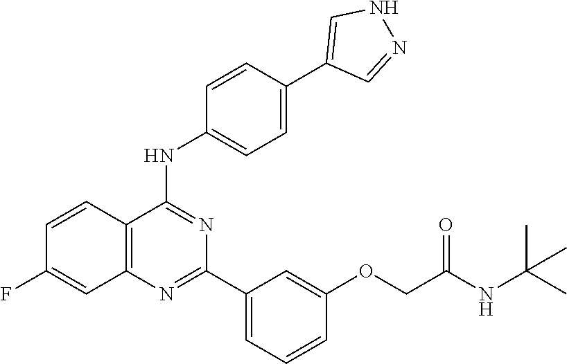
C12=C(N=C(C3=CC=CC(OCC(NC(C)(C)C)=O)=C3)N=C1NC1=CC=C(C3=CNN=C3)C=C1)C=C(F)C=C2
